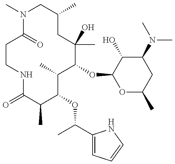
C1NC(=O)C(C)C(OC(C)C2=CC=CN2)C(C)C(OC2OC(C)CC(N(C)C)C2O)C(C)(O)CC(C)CN(C)C(=O)C1
